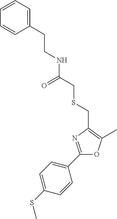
C1(C2=CC=C(SC)C=C2)=NC(CSCC(=O)NCCC2=CC=CC=C2)=C(C)O1
